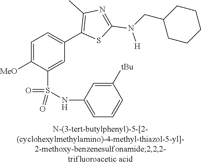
C1=C([MeO])C(S(NC2=CC=CC([tBu])=C2)(=O)=O)=CC(C2=C(C)N=C(N(CC3CCCCC3)[H])S2)=C1
